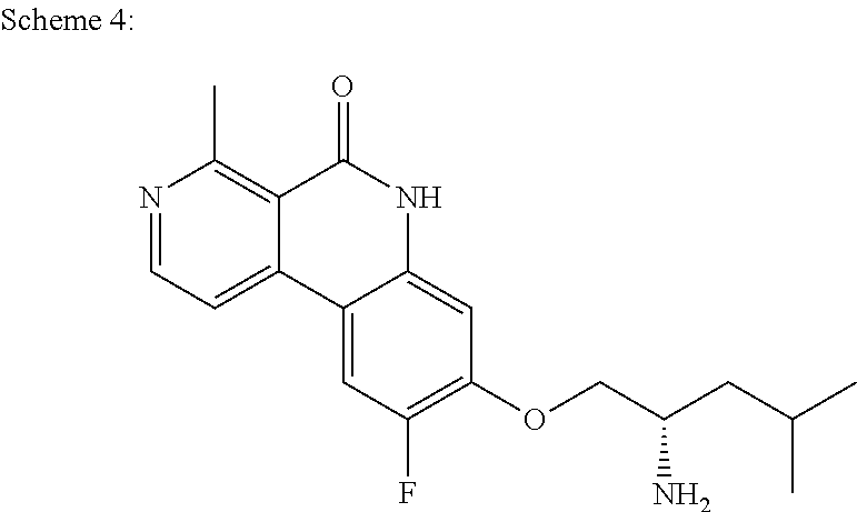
N1=CC=C2C(=C1C)C(=O)NC1=CC(OCC(N)CC(C)C)=C(F)C=C21
